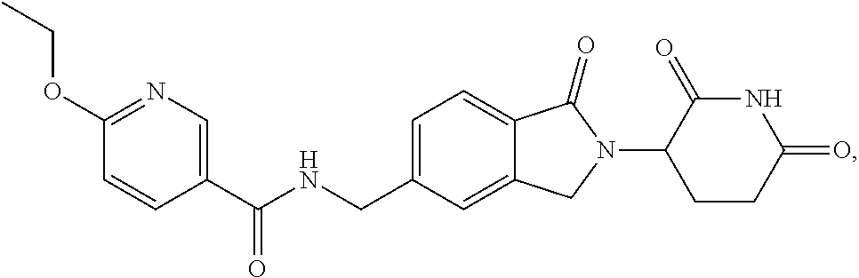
C1=C(CNC(C2=CN=C(OCC)C=C2)=O)C=C2C(=C1)C(=O)N(C1CCC(=O)NC1=O)C2
